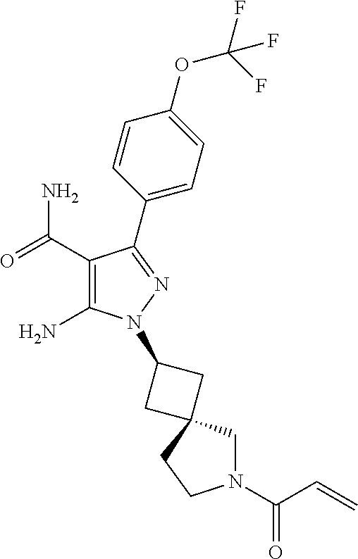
C1(C(=O)N)=C(N)N(C2CC3(C2)CN(C(C=C)=O)CC3)N=C1C1=CC=C(OC(F)(F)F)C=C1
